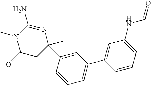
C1(=O)CC(C)(C2=CC(C3=CC(NC=O)=CC=C3)=CC=C2)N=C(N)N1C
